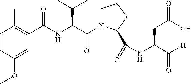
C1=C(OC)C=CC(C)=C1C(NC(C(N1CCCC1C(=O)NC(CC(O)=O)C([H])=O)=O)C(C)C)=O
